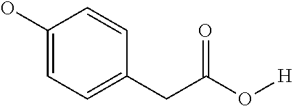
C1(O)=CC=C(CC(O[H])=O)C=C1
